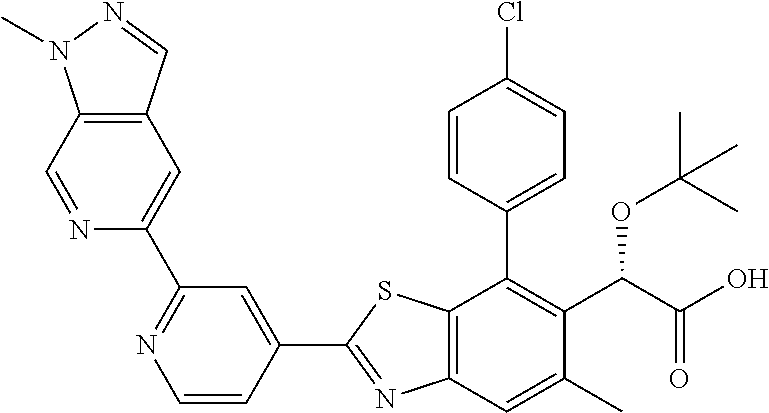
C1(C2=CC(C3=CC4=C(C=N3)N(C)N=C4)=NC=C2)=NC2=C(S1)C(C1=CC=C(Cl)C=C1)=C(C(OC(C)(C)C)C(=O)O)C(C)=C2
